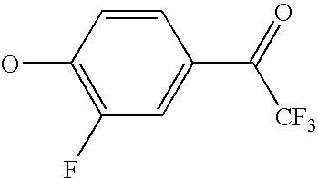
OC1=C(F)C=C(C([CF3])=O)C=C1
